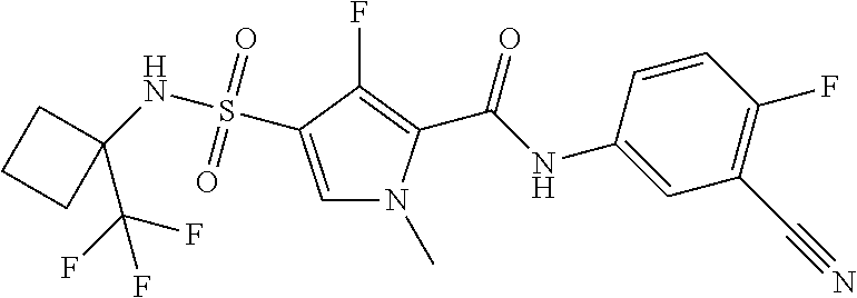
C1=C(S(NC2(C(F)(F)F)CCC2)(=O)=O)C(F)=C(C(NC2=CC(C#N)=C(F)C=C2)=O)N1C
